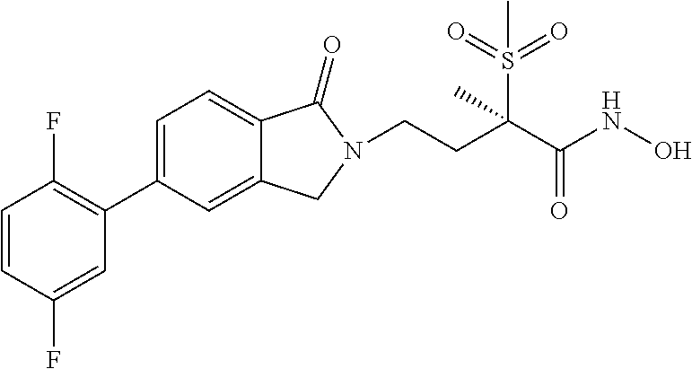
C1=CC(F)=CC(C2=CC=C3C(=C2)CN(CCC(C(NO)=O)(S(=O)(=O)C)C)C3=O)=C1F
